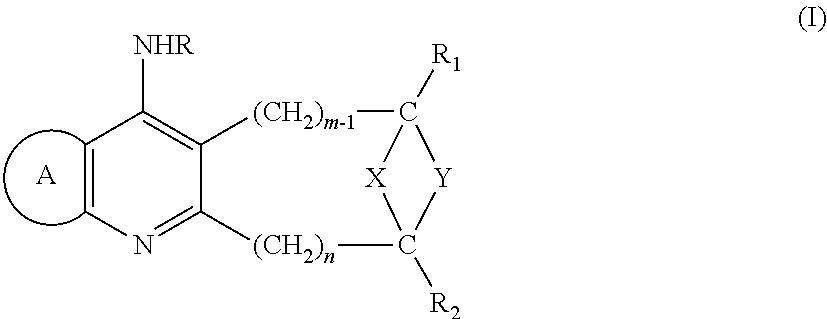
C1=CN=C2C(=C1[NHR])[(CH2)m-1]C1([R1])[X]C([R2])([(CH2)n]2)[Y]1.[A]
